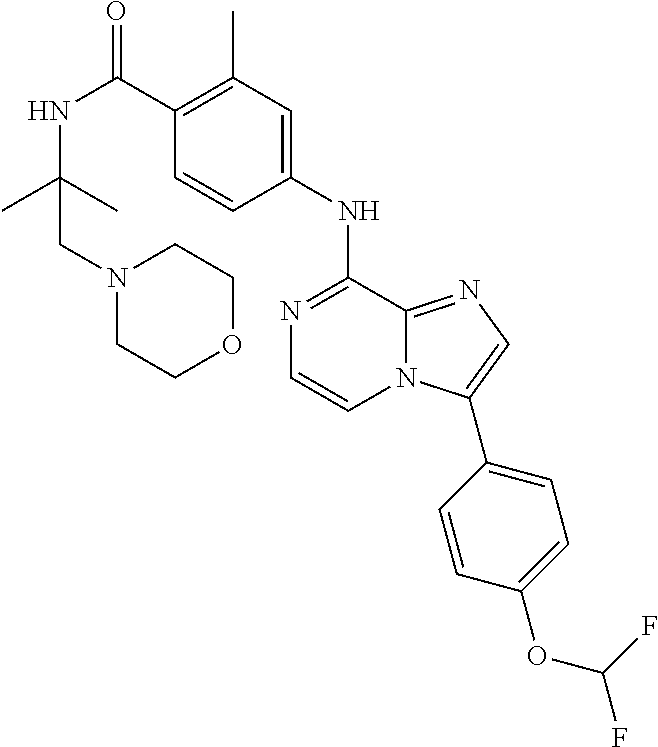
C1(C(NC(C)(C)CN2CCOCC2)=O)=C(C)C=C(NC2=NC=CN3C2=NC=C3C2=CC=C(OC(F)F)C=C2)C=C1
